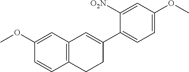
C1(OC)=CC2=C(C=C1)CCC(C1=CC=C(OC)C=C1[O2N])=C2
